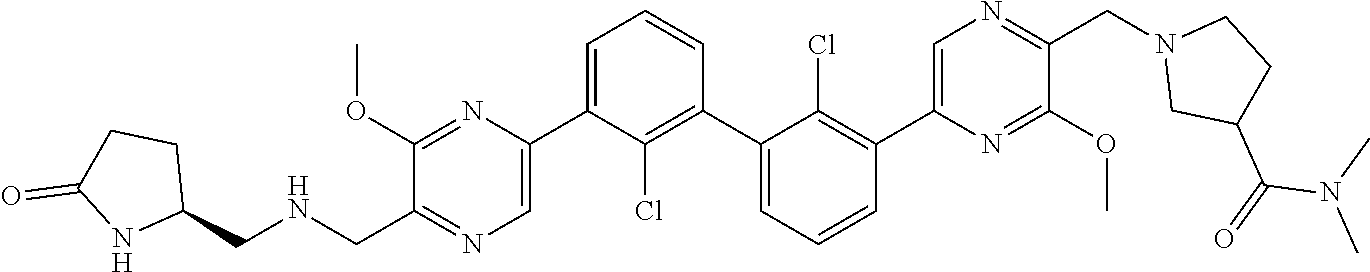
C1(OC)=NC(C2=CC=CC(C3=CC=CC(C4=CN=C(CN5CC(C(N(C)C)=O)CC5)C(OC)=N4)=C3Cl)=C2Cl)=CN=C1C[HN]CC1CCC(=O)N1
